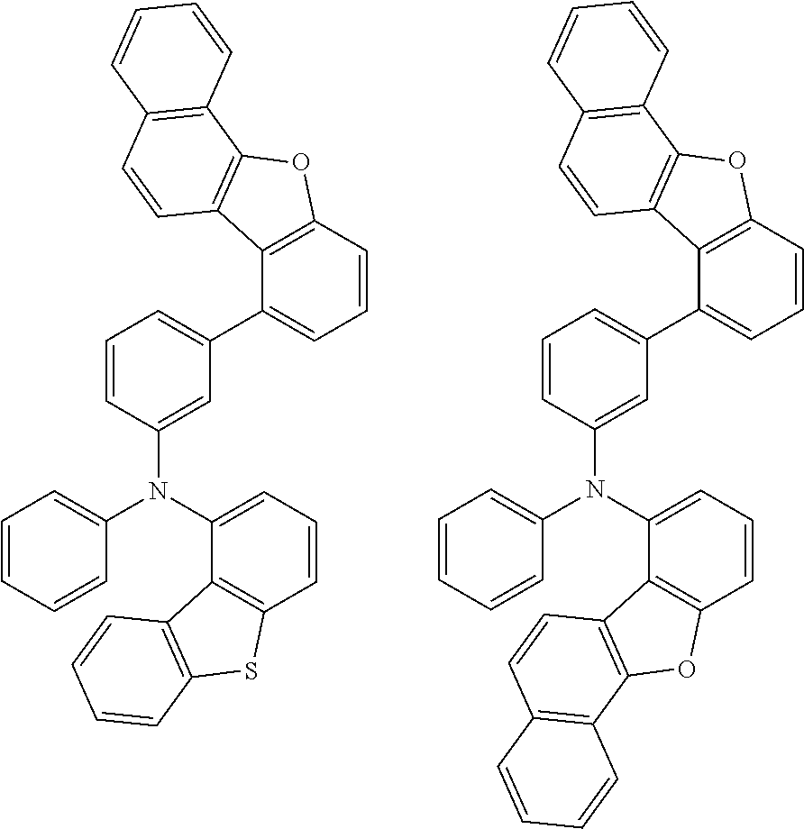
C1=CC(N(C2=CC=CC=C2)C2=CC=CC3=C2C2=C(S3)C=CC=C2)=CC(C2=CC=CC3=C2C2=C(O3)C3=C(C=C2)C=CC=C3)=C1.C1=CC(N(C2=CC=CC=C2)C2=CC=CC3=C2C2=C(O3)C3=C(C=C2)C=CC=C3)=CC(C2=CC=CC3=C2C2=C(O3)C3=C(C=C2)C=CC=C3)=C1
